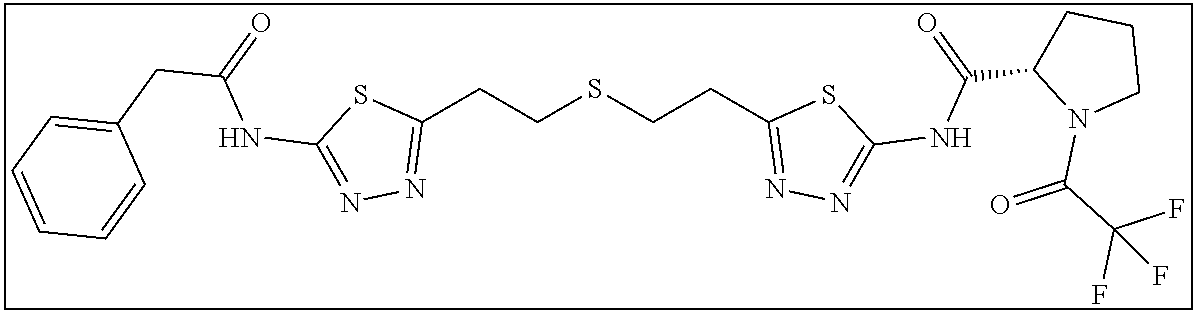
C1(CCSCCC2=NN=C(NC(C3N(C(C(F)(F)F)=O)CCC3)=O)S2)=NN=C(NC(CC2=CC=CC=C2)=O)S1
